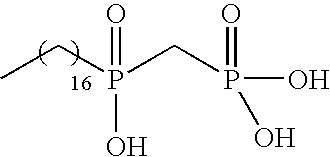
CCP(CP(O)(O)=O)(=O)O
